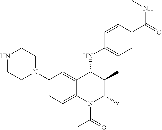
C1(N2CCNCC2)=CC=C2C(=C1)C(NC1=CC=C(C(=O)NC)C=C1)C(C)C(C)N2C(C)=O
